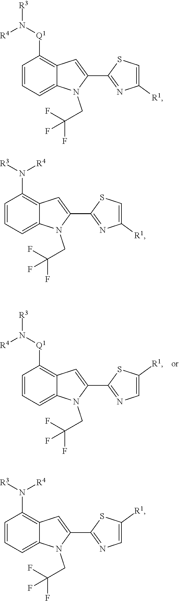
C1=CC=C2C(=C1[Q1]N([R3])[R4])C=C(C1=NC=C([R1])S1)N2CC(F)(F)F.C1=CC=C2C(=C1[Q1]N([R3])[R4])C=C(C1=NC([R1])=CS1)N2CC(F)(F)F.C1=CC=C2C(=C1N([R3])[R4])C=C(C1=NC([R1])=CS1)N2CC(F)(F)F.C1=CC=C2C(=C1N([R3])[R4])C=C(C1=NC=C([R1])S1)N2CC(F)(F)F
